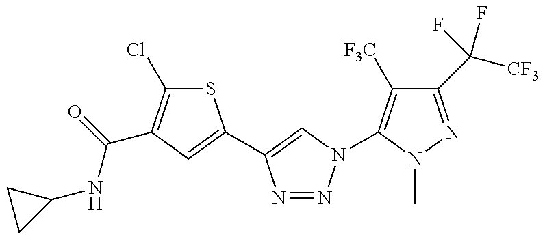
C1(NC(=O)C2=C(Cl)SC(C3=CN(C4=C([F3C])C(C([CF3])(F)F)=NN4C)N=N3)=C2)CC1
